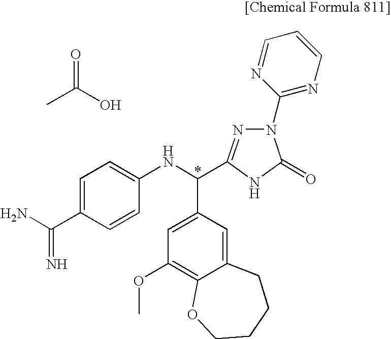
C1=C(C(=N)N)C=CC(NC(C2=CC(OC)=C3C(=C2)CCCCO3)C2=NN(C3=NC=CC=N3)C(=O)N2)=C1.CC(O)=O
